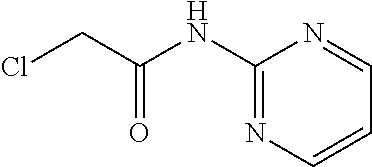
C1(NC(CCl)=O)=NC=CC=N1
